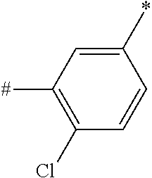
C1(*)=CC([#])=C(Cl)C=C1
